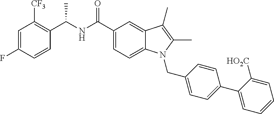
C1=C(F)C=CC(C(NC(C2=CC=C3C(=C2)C(C)=C(C)N3CC2=CC=C(C3=CC=CC=C3[HO2C])C=C2)=O)C)=C1[CF3]
